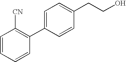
C1=CC=CC(C2=CC=C(CCO)C=C2)=C1[CN]
